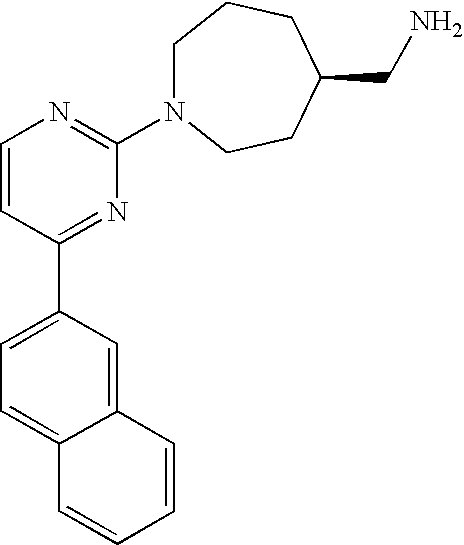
C1=CC(C2=CC=C3C(=C2)C=CC=C3)=NC(N2CCCC(CN)CC2)=N1
